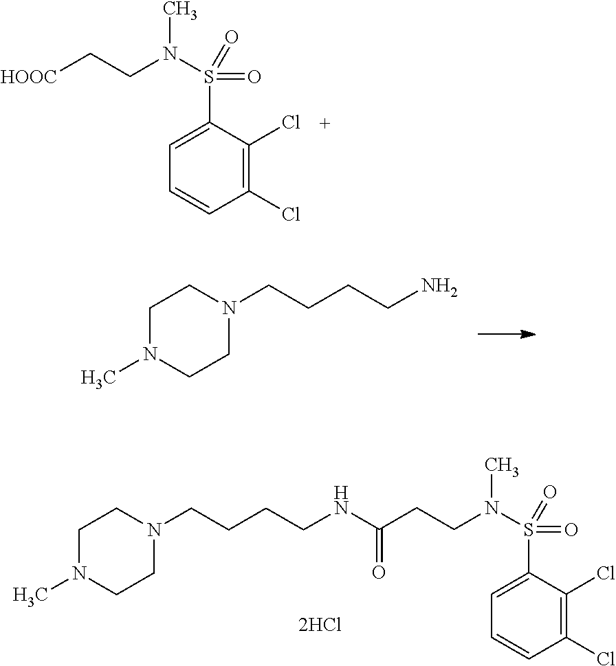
[HOOC]CCN(S(=O)(=O)C1=CC=CC(Cl)=C1Cl)C.N1(CCCCN)CCN(C)CC1.N1(CCCCNC(CCN(S(=O)(=O)C2=CC=CC(Cl)=C2Cl)C)=O)CCN(C)CC1
